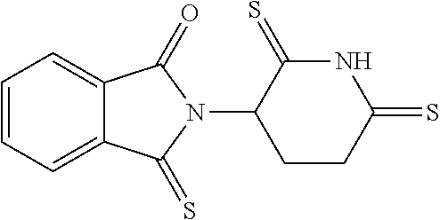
C1=CC=C2C(=C1)C(=O)N(C1CCC(=S)NC1=S)C2=S
